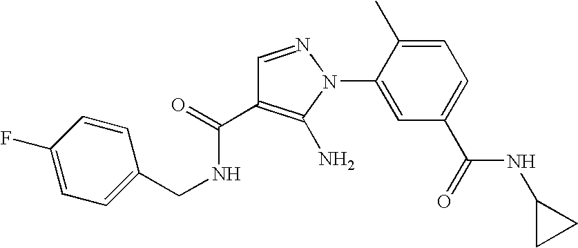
C1=C(C)C(N2N=CC(C(=O)NCC3=CC=C(F)C=C3)=C2N)=CC(C(=O)NC2CC2)=C1
